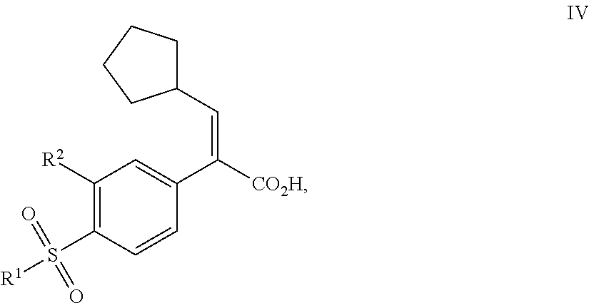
C1([R2])=C(S(=O)(=O)[R1])C=CC(C([CO2H])=CC2CCCC2)=C1
